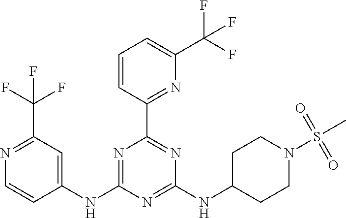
C1=CC(C2=NC(NC3CCN(S(C)(=O)=O)CC3)=NC(NC3=CC(C(F)(F)F)=NC=C3)=N2)=NC(C(F)(F)F)=C1
